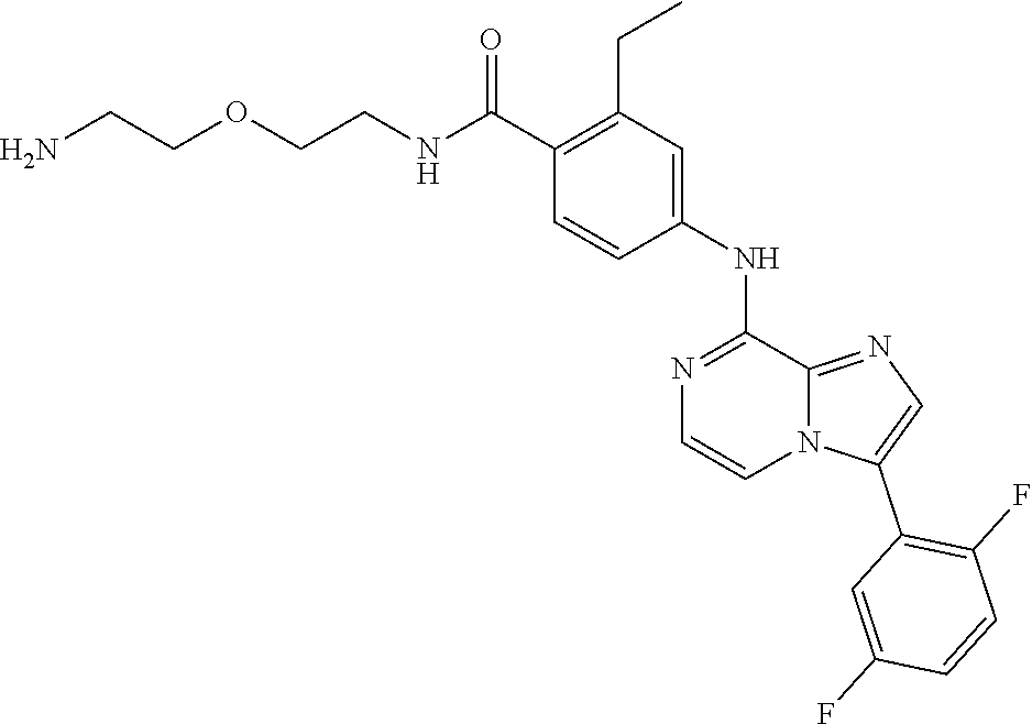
C1(C(NCCOCCN)=O)=C(CC)C=C(NC2=NC=CN3C2=NC=C3C2=C(F)C=CC(F)=C2)C=C1
